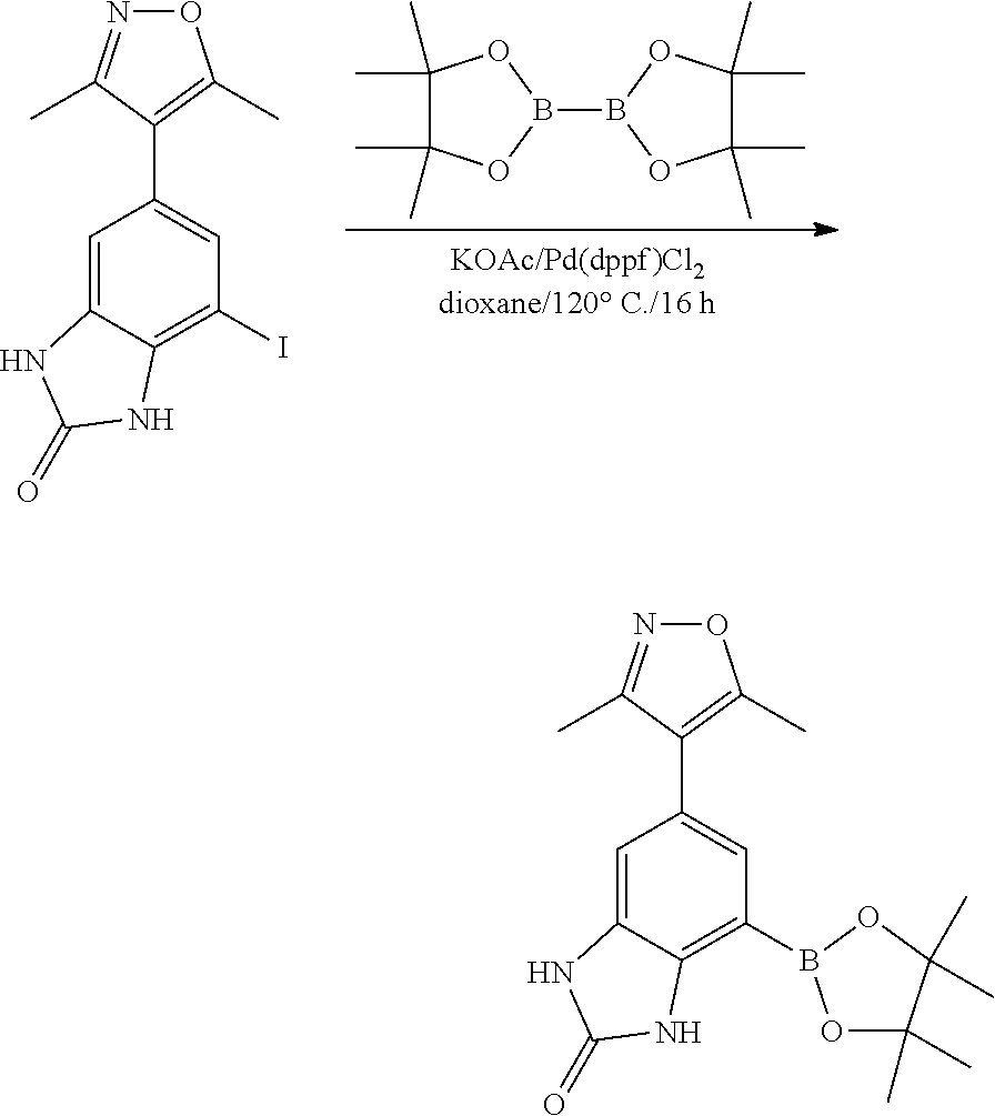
C1(C2=CC(I)=C3C(=C2)NC(=O)N3)=C(C)ON=C1C.B1(B2OC(C)(C)C(C)(C)O2)OC(C)(C)C(C)(C)O1.C1(C2=CC(B3OC(C)(C)C(C)(C)O3)=C3C(=C2)NC(=O)N3)=C(C)ON=C1C
